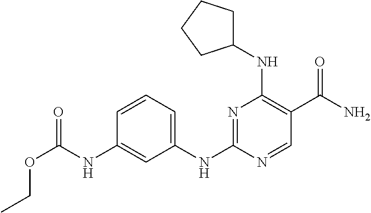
C1=CC=C(NC2=NC(NC3CCCC3)=C(C(N)=O)C=N2)C=C1NC(OCC)=O
